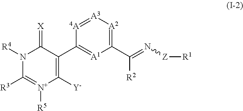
N1([R4])C([R3])=[N+]([R5])C([Y])=C(C2=[A1]C(C(=N[Z][R1])[R2])=[A2][A3]=[4A]2)C1=[X]
